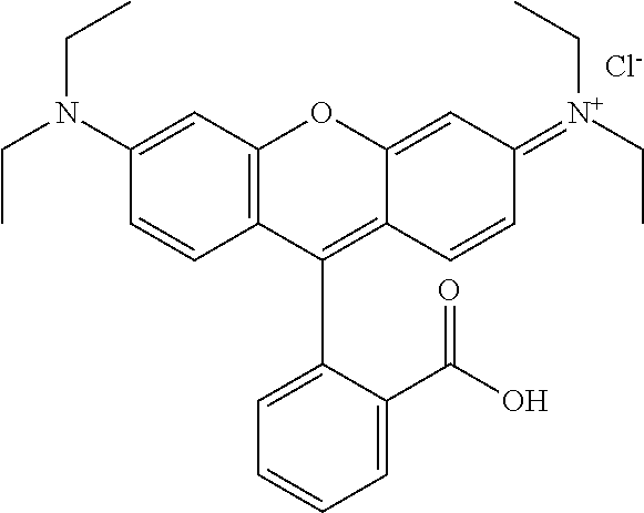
C12=C(C=C(N(CC)CC)C=C1)OC1=CC(=[N+](CC)CC)C=CC1=C2C1=CC=CC=C1C(O)=O.[Cl-]
